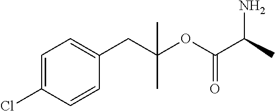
C1=C(Cl)C=CC(CC(OC(C(C)N)=O)(C)C)=C1
